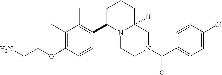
NCCOC1=C(C)C(C)=C(C2N3C([H])(CCC2)CN(C(C2=CC=C(Cl)C=C2)=O)CC3)C=C1
